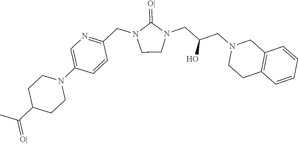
C1CN(CC(CN2CCC3=C(C2)C=CC=C3)O)C(=[O|])N1CC1=NC=C(N2CCC(C(C)=[O|])CC2)C=C1
